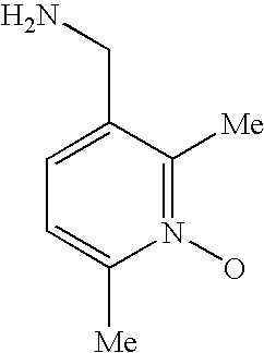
C1=C(CN)C([Me])=N(O)C([Me])=C1
